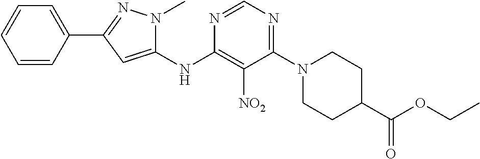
N1=CN=C(N2CCC(C(OCC)=O)CC2)C([NO2])=C1NC1=CC(C2=CC=CC=C2)=NN1C
